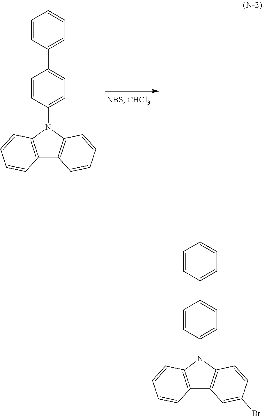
C12=C(C=CC=C1)N(C1=CC=C(C3=CC=CC=C3)C=C1)C1=C2C=CC=C1.C12=C(C=CC=C1)N(C1=CC=C(C3=CC=CC=C3)C=C1)C1=C2C=C(Br)C=C1
